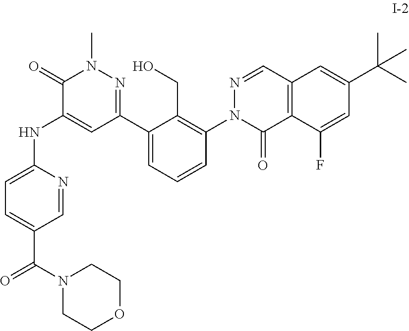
C1=C(C(N2CCOCC2)=O)C=NC(NC2=CC(C3=CC=CC(N4C(=O)C5=C(C=N4)C=C(C(C)(C)C)C=C5F)=C3CO)=NN(C)C2=O)=C1
